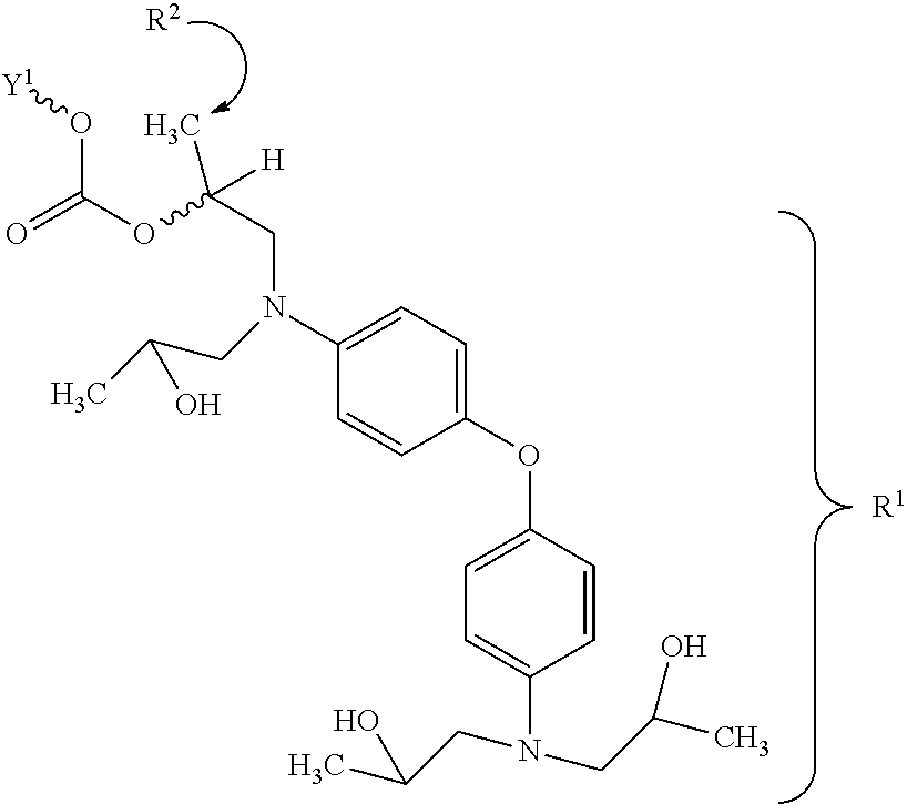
C1(N(CC(OC(=O)O[Y1])([H])C)CC(C)O)=CC=C(OC2=CC=C(N(CC(C)O)CC(C)O)C=C2)C=C1.[R2].[R1]
